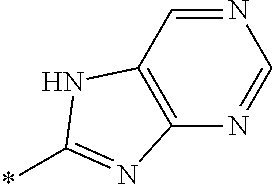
*C1=NC2=C(C=NC=N2)N1
